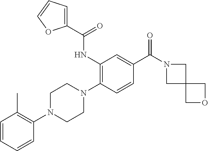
C1=CC=CC(N2CCN(C3=C(NC(C4=CC=CO4)=O)C=C(C(N4CC5(C4)COC5)=O)C=C3)CC2)=C1C
